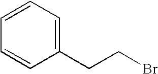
C1=CC(CCBr)=CC=C1
